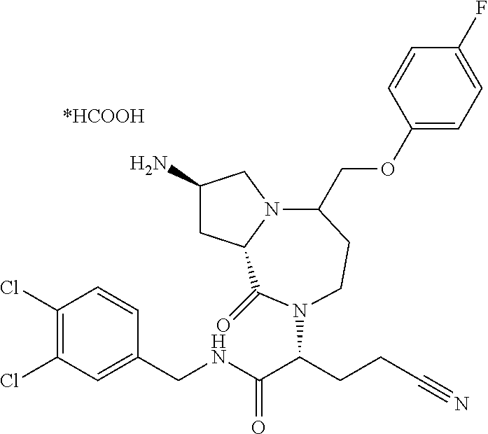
C1(N)CC2N(C1)C(COC1=CC=C(F)C=C1)CCN(C(CCC#N)C(NCC1=CC(Cl)=C(Cl)C=C1)=O)C2=O
